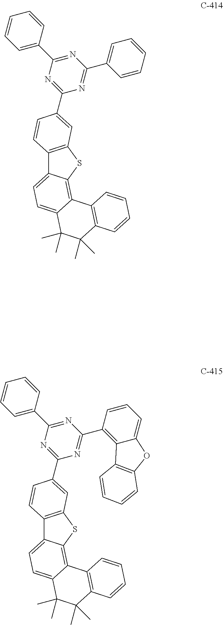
C12=C(SC3=C4C(=CC=C13)C(C)(C)C(C)(C)C1=C4C=CC=C1)C=C(C1=NC(C3=CC=CC=C3)=NC(C3=CC=CC=C3)=N1)C=C2.C12=C(SC3=C4C(=CC=C13)C(C)(C)C(C)(C)C1=C4C=CC=C1)C=C(C1=NC(C3=CC=CC=C3)=NC(C3=C4C(=CC=C3)OC3=C4C=CC=C3)=N1)C=C2
